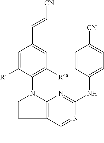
C1=C([R4])C(N2CCC3=C2N=C(NC2=CC=C([CN])C=C2)N=C3C)=C([R4a])C=C1C=C[CN]
